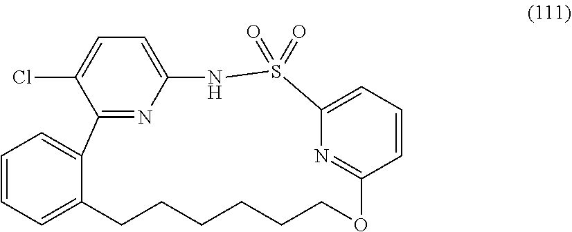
O=S1(=O)C2=CC=CC(=N2)OCCCCCCC2=CC=CC=C2C2=NC(=CC=C2Cl)N1
